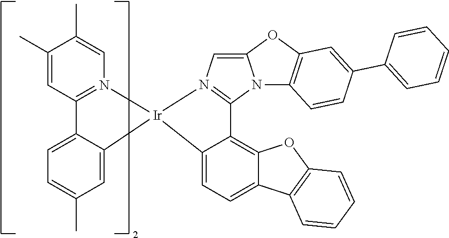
C1(C)=CC2=N(C=C1C)[Ir]1(C3=CC(C)=CC=C23)N2=C(N3C(=C2)OC2=C3C=CC(C3=CC=CC=C3)=C2)C2=C3C(=CC=C21)C1=C(O3)C=CC=C1
